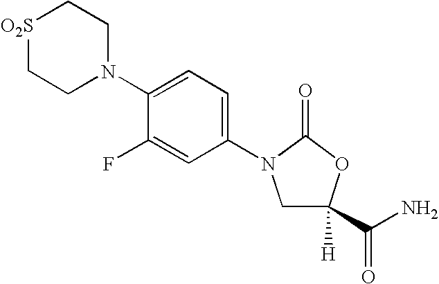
C1CN(C2=CC=C(N3CC(C(N)=O)([H])OC3=O)C=C2F)CC[O2S]1
